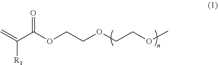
O=C(OCCOCCOC)C(=C)[R1]
